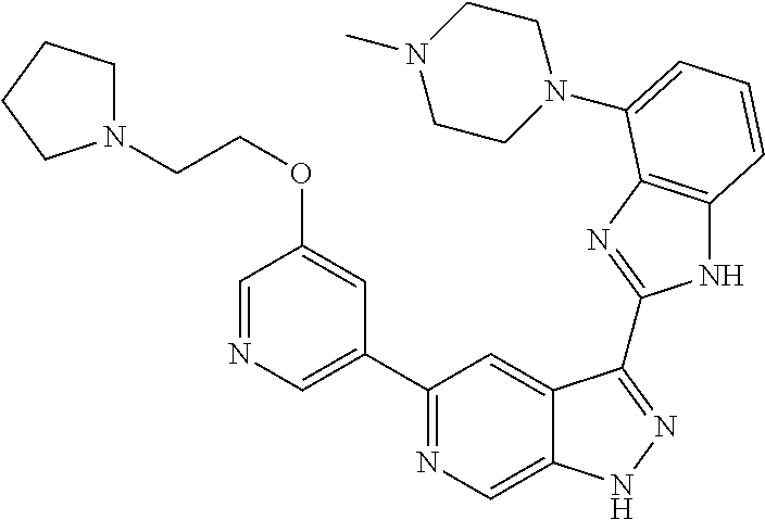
C1(C2=NC=C3C(=C2)C(C2=NC4=C(N2)C=CC=C4N2CCN(C)CC2)=NN3)=CN=CC(OCCN2CCCC2)=C1
